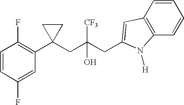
C1(F)=CC(C2(CC(CC3=CC4=C(C=CC=C4)N3[H])([CF3])O)CC2)=C(F)C=C1
